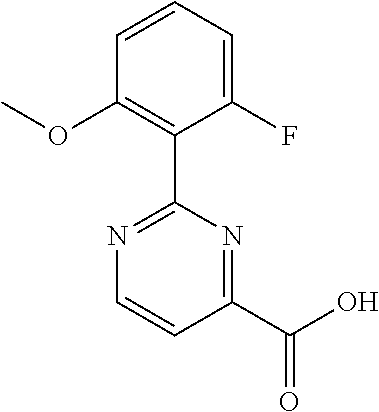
C1=CC=C(F)C(C2=NC=CC(C(O)=O)=N2)=C1OC
